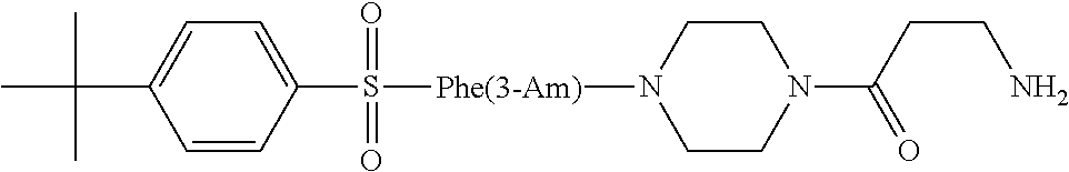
C1(C(C)(C)C)=CC=C(S(=O)(=O)[Phe(3-Am)]N2CCN(C(CCN)=O)CC2)C=C1
